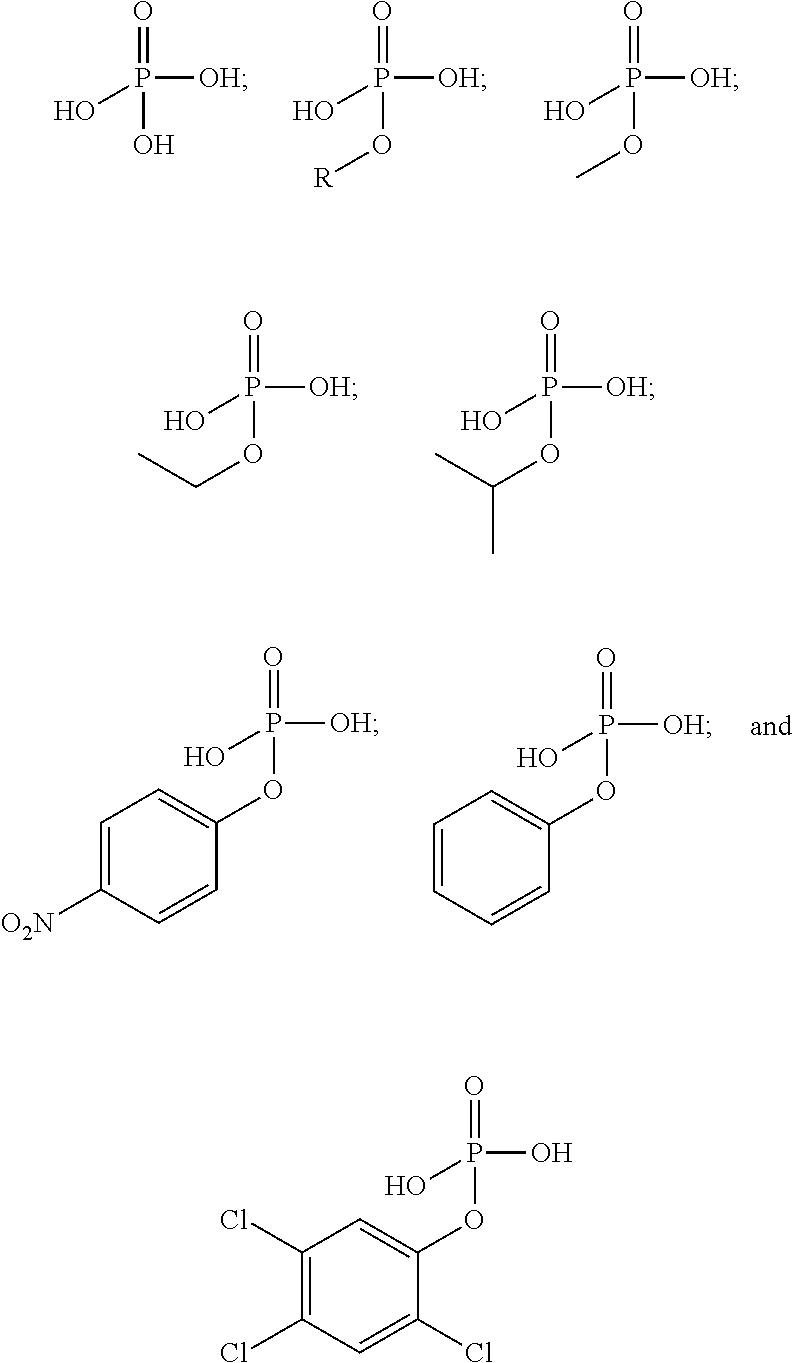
O=P(O)([OH])O.O=P(O[R])([OH])O.O=P(OC)([OH])O.O=P(OCC)([OH])O.O=P(OC(C)C)([OH])O.O=P(OC1=CC=C([O2N])C=C1)([OH])O.O=P(OC1=CC=CC=C1)([OH])O.O=P(OC1=CC(Cl)=C(Cl)C=C1Cl)(O)O
